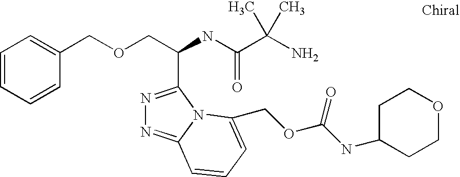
C(OCC(C1=NN=C2N1C(COC(NC1CCOCC1)=O)=CC=C2)NC(=O)C(C)(N)C)C1=CC=CC=C1
